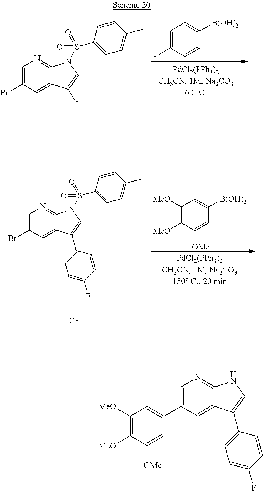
[CF].C1([MeO])=C(F)C([OMe])=CC([B(OH)2])=C1.C1=C(Br)C=C2C(=N1)N(S(C1=CC=C(C)C=C1)(=O)=O)C=C2C1=CC=C(F)C=C1.C1=C(Br)C=C2C(=N1)N(S(C1=CC=C(C)C=C1)(=O)=O)C=C2I.C1=C(F)C=CC([B(OH)2])=C1.C1=C(C2=CC([MeO])=C([MeO])C([OMe])=C2)C=C2C(=N1)NC=C2C1=CC=C(F)C=C1
